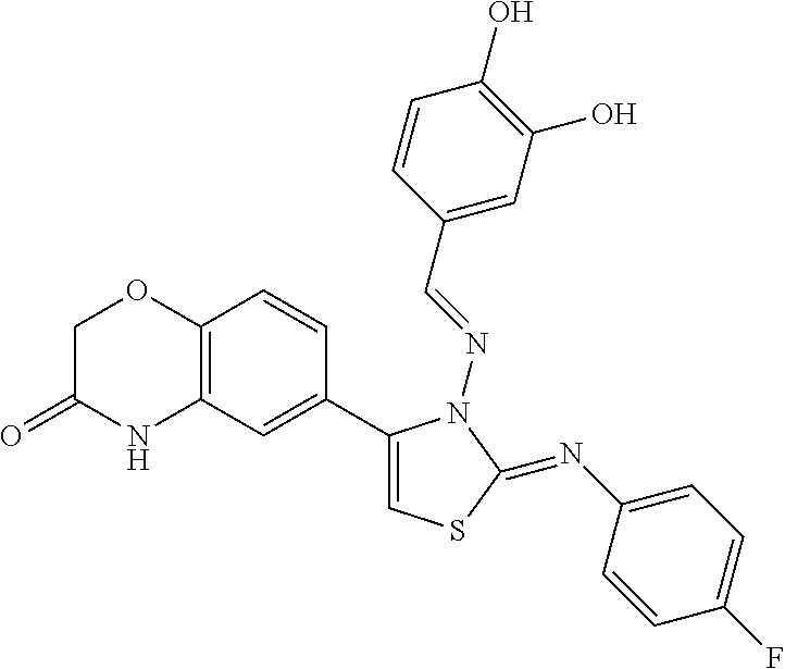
C1C(=O)NC2=C(O1)C=CC(C1=CSC(=NC3=CC=C(F)C=C3)N1N=CC1=CC(O)=C(O)C=C1)=C2
